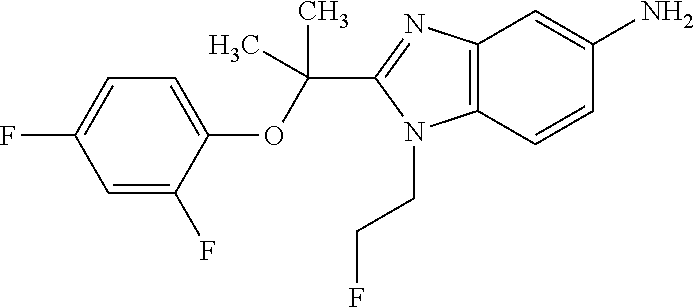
C1=C(F)C(OC(C)(C)C2=NC3=C(C=CC(N)=C3)N2CCF)=CC=C1F
